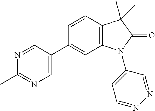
C1=CC2=C(C=C1C1=CN=C(C)N=C1)N(C1=CC=NN=C1)C(=O)C2(C)C
